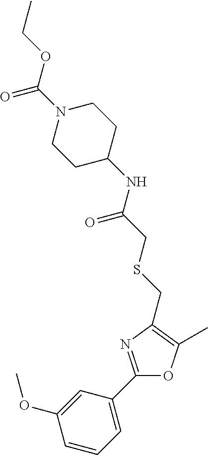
C1(OC)=CC(C2=NC(CSCC(NC3CCN(C(OCC)=O)CC3)=O)=C(C)O2)=CC=C1
